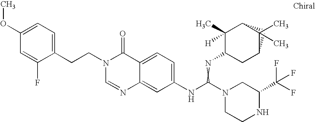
C1=C(OC)C=C(F)C(CCN2C=NC3=CC(NC(N4CCNC(C(F)(F)F)C4)=NC4CC5CC(C4(C)[H])C5(C)C)=CC=C3C2=O)=C1
